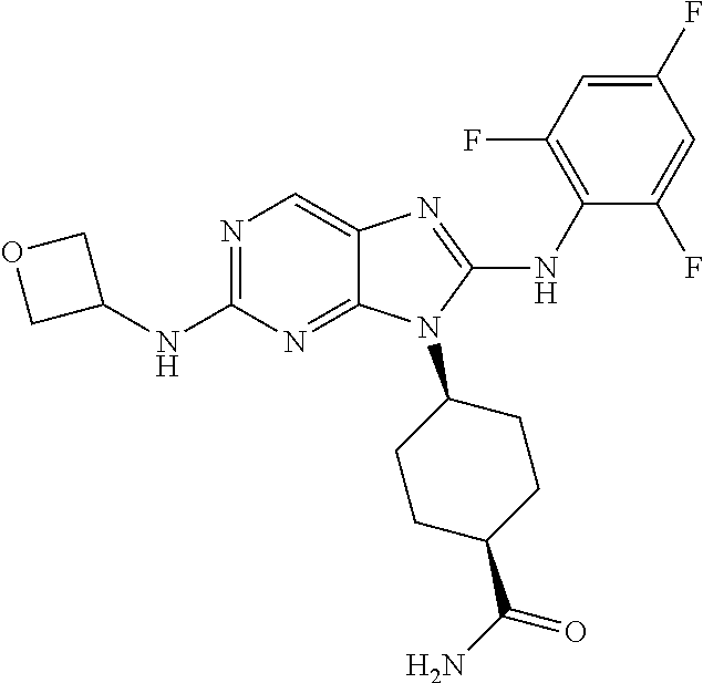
N1=C(NC2COC2)N=C2C(=C1)N=C(NC1=C(F)C=C(F)C=C1F)N2C1CCC(C(N)=O)CC1
